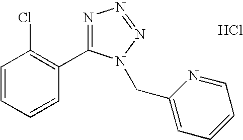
C1=CC=CC(C2=NN=NN2CC2=CC=CC=N2)=C1Cl.Cl
